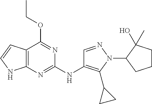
C12=C(N=C(NC3=C(C4CC4)N(C4CCCC4(O)C)N=C3)N=C1OCC)NC=C2
